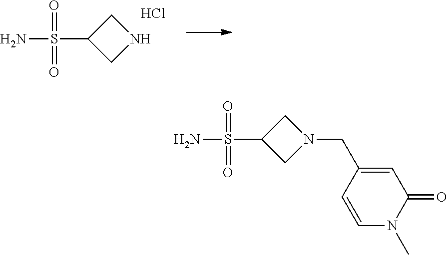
NS(C1CN(CC2=CC(=O)N(C)C=C2)C1)(=O)=O.NS(C1CNC1)(=O)=O.Cl
